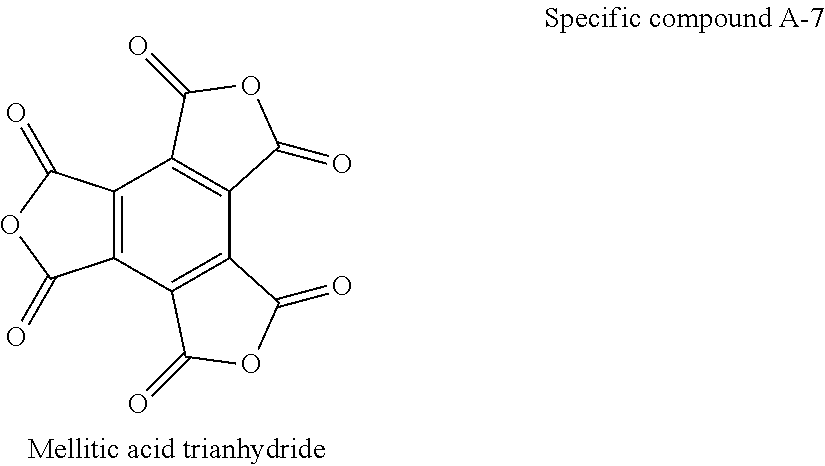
C12=C(C3=C(C4=C1C(=O)OC4=O)C(=O)OC3=O)C(=O)OC2=O
